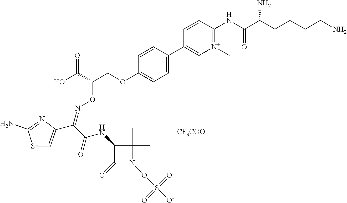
C1=C(C2=C[N+](C)=C(NC(C(CCCCN)N)=O)C=C2)C=CC(OCC(C(O)=O)ON=C(C2=CSC(N)=N2)C(NC2C(=O)N(OS([O-])(=O)=O)C2(C)C)=O)=C1.[CF3COO-]
